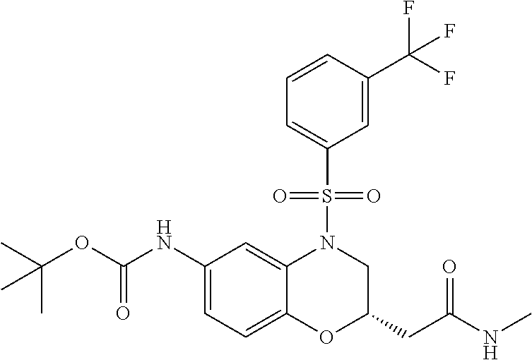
C1(NC(OC(C)(C)C)=O)=CC=C2C(=C1)N(S(C1=CC=CC(C(F)(F)F)=C1)(=O)=O)CC(CC(=O)NC)O2
